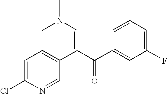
C1(C(C(C2=CC=C(Cl)N=C2)=CN(C)C)=O)=CC(F)=CC=C1
